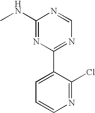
C1(NC)=NC(C2=CC=CN=C2Cl)=NC=N1
